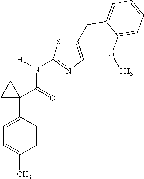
C1=C(C2(C(=O)N([H])C3=NC=C(CC4=CC=CC=C4OC)S3)CC2)C=CC(C)=C1
